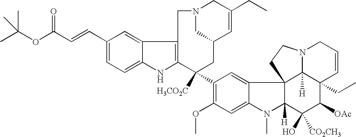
C1(C=CC(OC(C)(C)C)=O)=CC=C2C(=C1)C1=C(N2)C([H3CO2C])(C2=C(OC)C=C3C(=C2)C24C([H])(N3C)C(O)([CO2CH3])C([OAc])C3(CC)C2([H])N(CC=C3)CC4)CC2C=C(CC)CN(C2)C1
